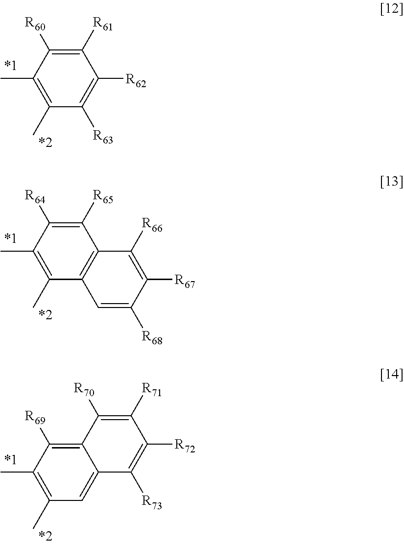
C1([R61])=C([R60])C(C)=C(C)C([R63])=C1[R62].C1([R65])=C([R64])C(C)=C(C)C2=C1C([R66])=C([R67])C([R68])=C2.C12=C([R69])C(C)=C(C)C=C1C([R73])=C([R72])C([R71])=C2[R70]
